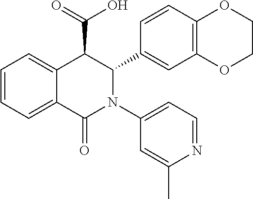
C1=CC=C2C(=C1)C(C(=O)O)C(C1=CC3=C(C=C1)OCCO3)N(C1=CC=NC(C)=C1)C2=O
